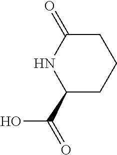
C1(C(O)=O)CCCC(=O)N1
